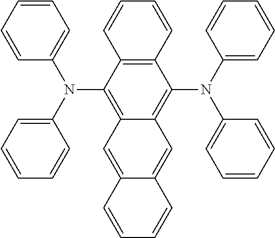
C1=CC=CC(N(C2=CC=CC=C2)C2=C3C(=C(N(C4=CC=CC=C4)C4=CC=CC=C4)C4=C2C=CC=C4)C=C2C(=C3)C=CC=C2)=C1
